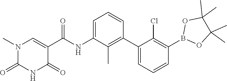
O1C(C)(C)C(C)(C)OB1C1=C(Cl)C(C2=C(C)C(NC(C3=CN(C)C(=O)NC3=O)=O)=CC=C2)=CC=C1
